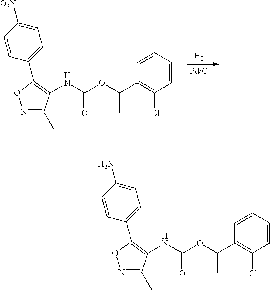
[H2].[Pd/C].C1=CC(C2=C(NC(OC(C3=C(Cl)C=CC=C3)C)=O)C(C)=NO2)=CC=C1[O2N].C1=CC(C2=C(NC(OC(C3=C(Cl)C=CC=C3)C)=O)C(C)=NO2)=CC=C1N
